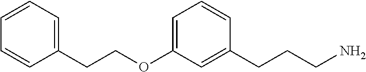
C1=C(OCCC2=CC=CC=C2)C=C(CCCN)C=C1
